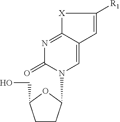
C1CC(N2C=C3C(=NC2=O)[X]C([R1])=C3)OC1CO
